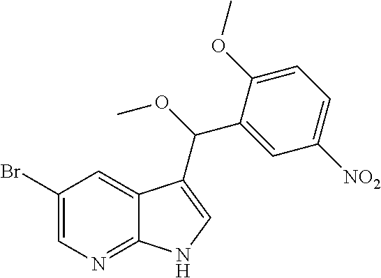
C12=NC=C(Br)C=C1C(C(OC)C1=CC([NO2])=CC=C1OC)=CN2
